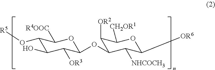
C1(O[R5])C(O)C([OR3])C(OC2C([OR2])C([CH2OR1])OC([OR6])C2[NHCOCH3])OC1[R4OOC]
